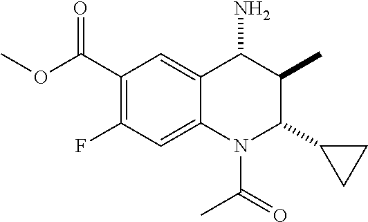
C1(C(OC)=O)=C(F)C=C2C(=C1)C(N)C(C)C(C1CC1)N2C(C)=O
